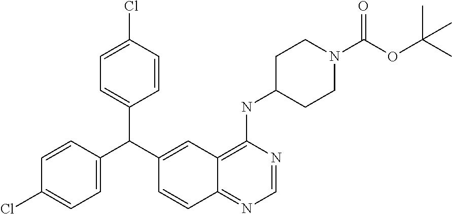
C1=C(Cl)C=CC(C(C2=CC=C(Cl)C=C2)C2=CC3=C(NC4CCN(C(OC(C)(C)C)=O)CC4)N=CN=C3C=C2)=C1
